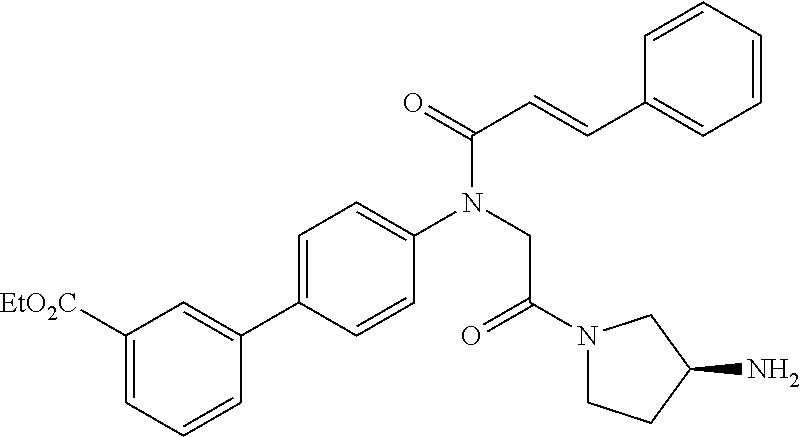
C1=CC=CC=C1C=CC(N(CC(N1CCC(N)C1)=O)C1=CC=C(C2=CC([EtO2C])=CC=C2)C=C1)=O
